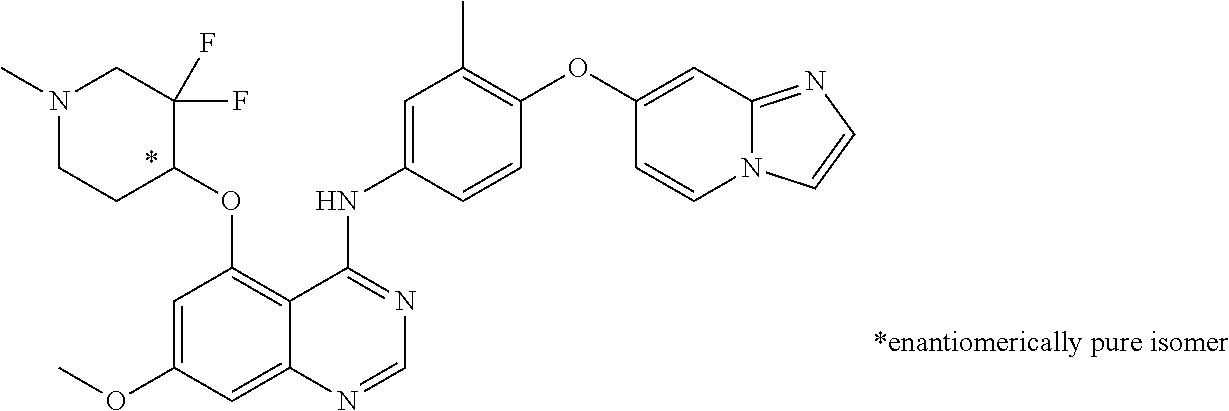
N1(C)CCC(OC2=C3C(=CC(OC)=C2)N=CN=C3NC2=CC(C)=C(OC3=CC4=NC=CN4C=C3)C=C2)C(F)(F)C1
